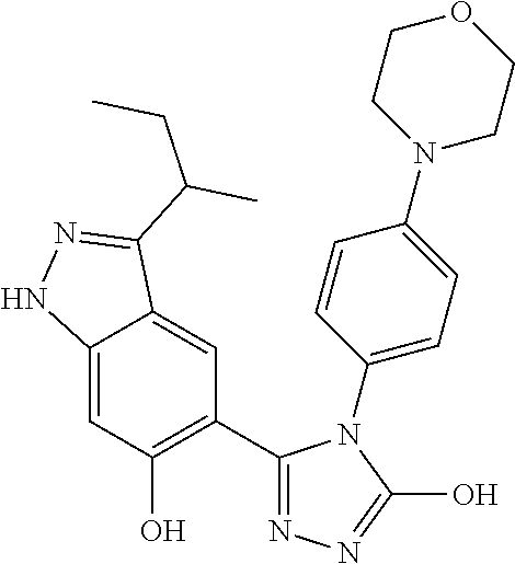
C12=CC(O)=C(C3=NN=C(O)N3C3=CC=C(N4CCOCC4)C=C3)C=C1C(C(CC)C)=NN2
